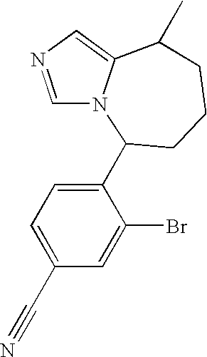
C1=NC=C2N1C(C1=CC=C(C#N)C=C1Br)CCCC2C
